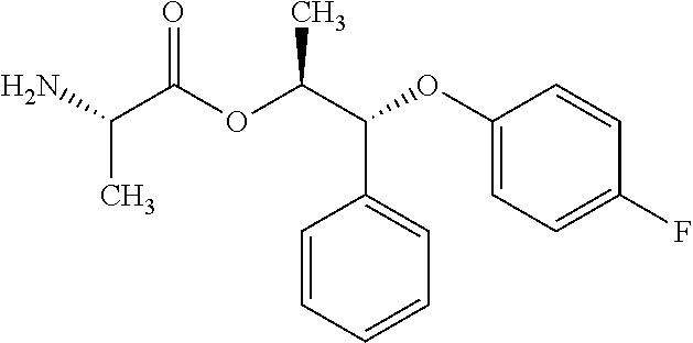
NC(C(OC(C(C1=CC=CC=C1)OC1=CC=C(F)C=C1)C)=O)C
